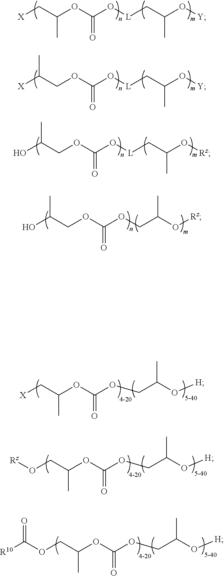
C(OC(O[L]CC(O[Y])C)=O)(C[X])C.C(OC(O[L]CC(O[Y])C)=O)C([X])C.C(OC(O[L]CC(O[Rz])C)=O)C(O)C.C(OC(OCC(O[Rz])C)=O)C(O)C.C(OC(OCC(O[H])C)=O)(C[X])C.C(OC(OCC(O[H])C)=O)(CO[Rz])C.C(OC(OCC(O[H])C)=O)(COC([R10])=O)C
